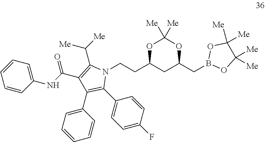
N1(CCC2CC(CB3OC([Me])([Me])C([Me])([Me])O3)OC([Me])([Me])O2)C(C([Me])[Me])=C(C(NC2=CC=CC=C2)=O)C(C2=CC=CC=C2)=C1C1=CC=C(F)C=C1
